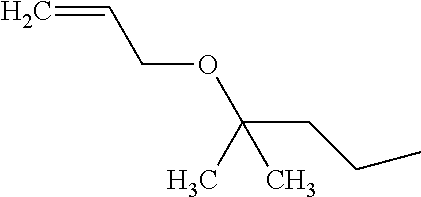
C(C)CC(OCC=C)(C)C
